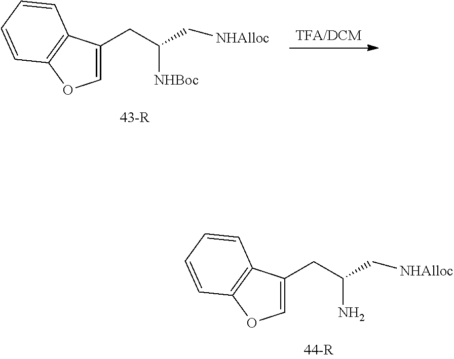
C1=C(CC(C[NHAlloc])N)C2=C(O1)C=CC=C2.[TFA/DCM].C1=C(CC(C[NHAlloc])[NHBoc])C2=C(O1)C=CC=C2
